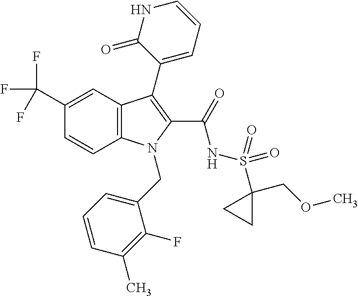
C1(C(F)(F)F)=CC2=C(C=C1)N(CC1=CC=CC(C)=C1F)C(C(=O)NS(=O)(=O)C1(COC)CC1)=C2C1=CC=CNC1=O
